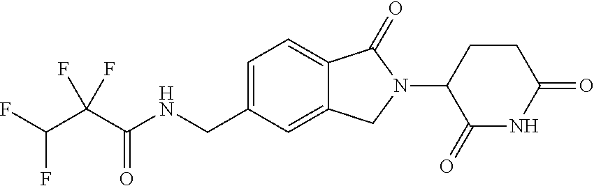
C(C(C(NCC1=CC=C2C(=C1)CN(C1C(=O)NC(=O)CC1)C2=O)=O)(F)F)(F)F
